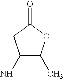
C1(N)C(C)OC(=O)C1
